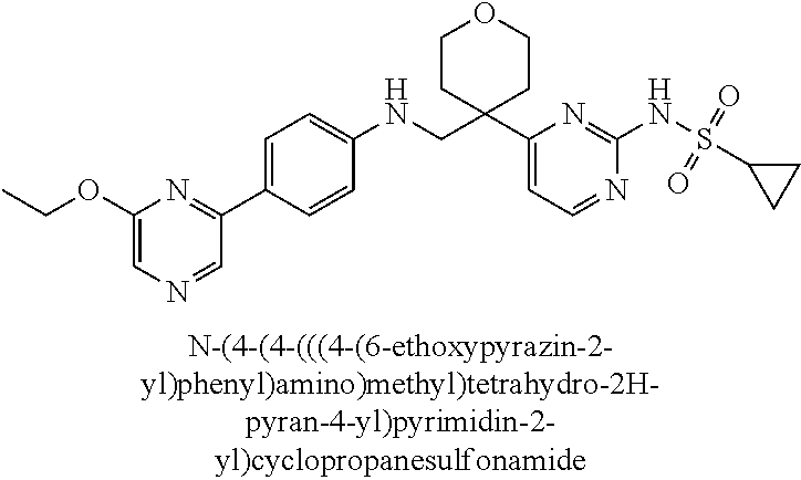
N1=CC=C(C2(CNC3=CC=C(C4=NC(OCC)=CN=C4)C=C3)CCOCC2)N=C1NS(=O)(=O)C1CC1
